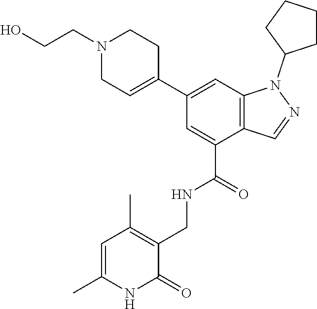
C12=C(C=C(C3=CCN(CCO)CC3)C=C1C(=O)NCC1=C(C)C=C(C)NC1=O)N(C1CCCC1)N=C2
